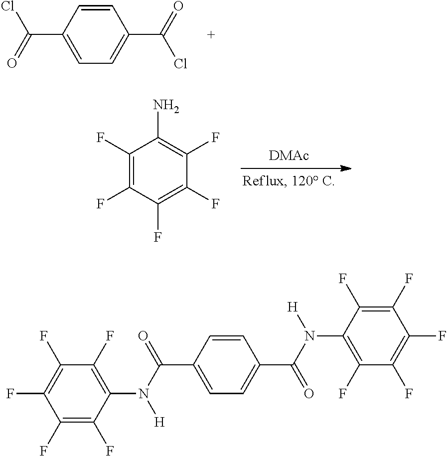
C1(C(=O)Cl)=CC=C(C(=O)Cl)C=C1.[DMAc].C1(F)=C(F)C(F)=C(F)C(F)=C1N.C1(C(N([H])C2=C(F)C(F)=C(F)C(F)=C2F)=O)=CC=C(C(N([H])C2=C(F)C(F)=C(F)C(F)=C2F)=O)C=C1
